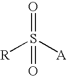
[R]S([A])(=O)=O
